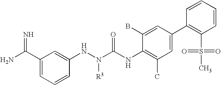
NC(C1=CC=CC(NN(C(NC2=C(C)C=C(C3=C(S(=O)(=O)C)C=CC=C3)C=C2B)=O)[R3])=C1)=N
